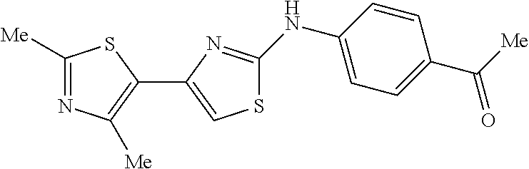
C1([Me])=NC([Me])=C(C2=CSC(NC3=CC=C(C([Me])=O)C=C3)=N2)S1
